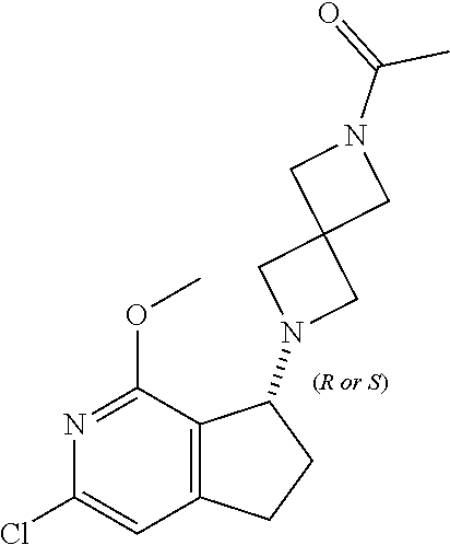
C12=C(C(OC)=NC(Cl)=C1)C(N1CC3(C1)CN(C(=O)C)C3)CC2
